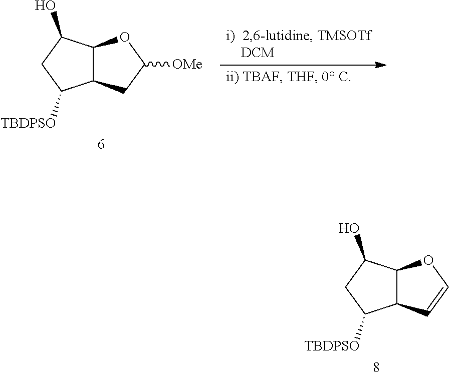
C12C(C=CO1)C([TBDPSO])CC2O.C12C(CC([OMe])O1)C([TBDPSO])CC2O
